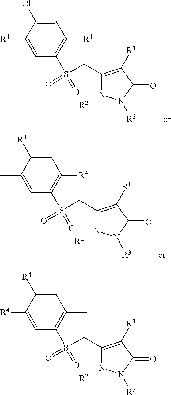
C1(C)=C(S(CC2=C([R1])C(=O)N([R3])N2)(=O)=O)C=C([R4])C([R4])=C1.[R2].C1([R4])=C(S(CC2=C([R1])C(=O)N([R3])N2)(=O)=O)C=C([R4])C(Cl)=C1.[R2].C1([R4])=C(S(CC2=C([R1])C(=O)N([R3])N2)(=O)=O)C=C(C)C([R4])=C1.[R2]
